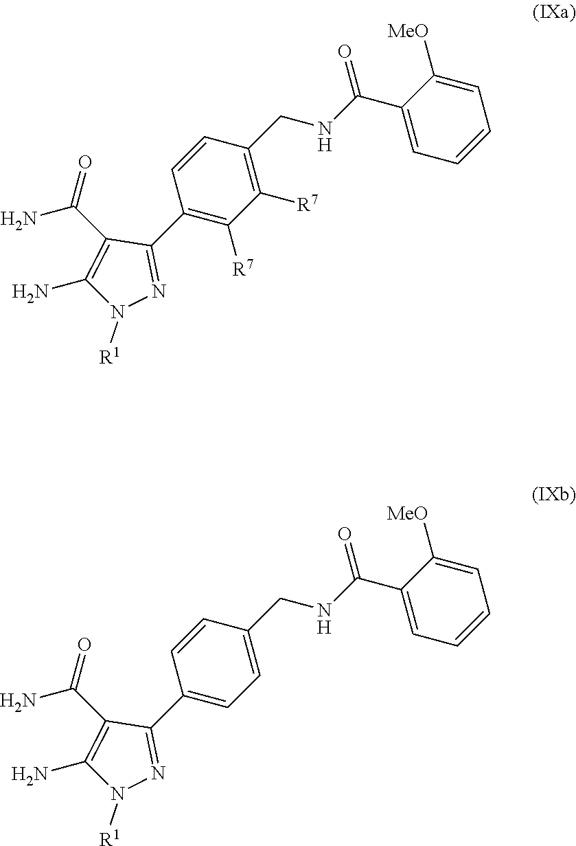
C1(C(NCC2=C([R7])C([R7])=C(C3=NN([R1])C(N)=C3C(N)=O)C=C2)=O)=CC=CC=C1[MeO].C1(C(NCC2=CC=C(C3=NN([R1])C(N)=C3C(N)=O)C=C2)=O)=CC=CC=C1[MeO]
